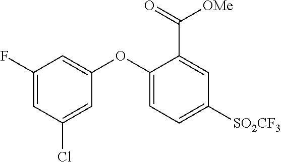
C1(F)=CC(Cl)=CC(OC2=CC=C([SO2CF3])C=C2C(=O)[OMe])=C1
